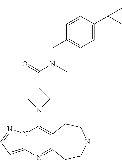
N12C(=CC=N1)N=C1C(=C2N2CC(C(=O)N(C)CC3=CC=C(C(C)(C)C)C=C3)C2)CCNCC1
